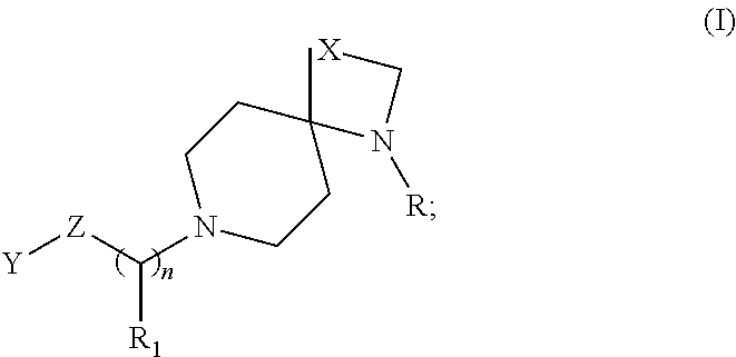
C1CN(C([Z][Y])[R1])CCC1(C)N(C[X])[R]
